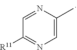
C1=NC(C)=CN=C1[R11]
